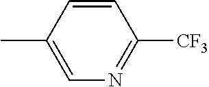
C1=C(C)C=CC([CF3])=N1
